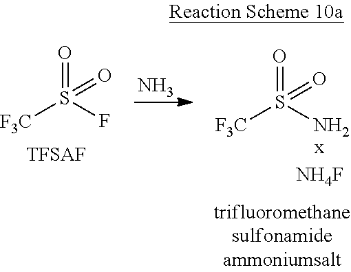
O=S(F)([F3C])=O.[TFSAF].N.O=S(N)([F3C])=O
